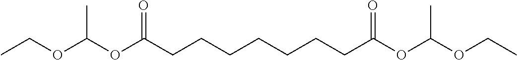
CCOC(OC(CCCCCCCC(OC(OCC)C)=O)=O)C
